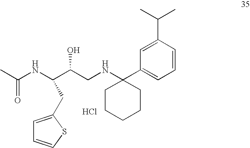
Cl.CC(NC(C(CNC1(C2=CC=CC(C(C)C)=C2)CCCCC1)O)CC1=CC=CS1)=O
